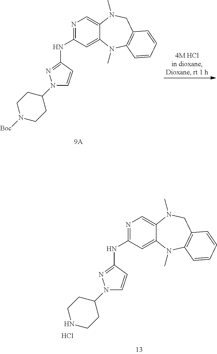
N1=C(NC2=NN(C3CCN([Boc])CC3)C=C2)C=C2C(=C1)N(C)CC1=C(N2C)C=CC=C1.N1=C(NC2=NN(C3CCNCC3)C=C2)C=C2C(=C1)N(C)CC1=C(N2C)C=CC=C1.Cl
